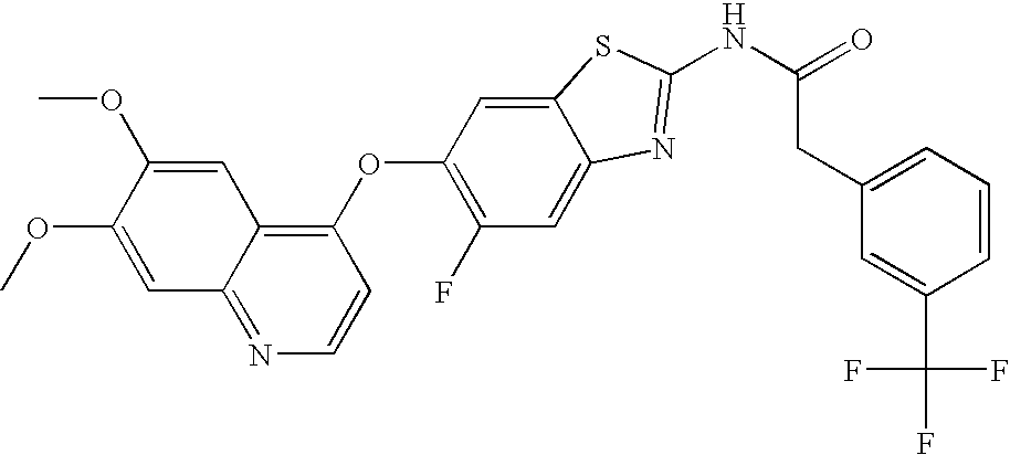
C1(OC2=C(F)C=C3C(=C2)SC(NC(=O)CC2=CC=CC(C(F)(F)F)=C2)=N3)=C2C(=NC=C1)C=C(OC)C(OC)=C2
